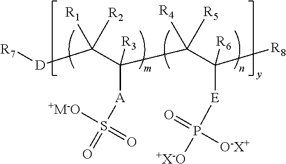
[D](C(C(C(C([R8])([R6])[E]P([+X-O])(=O)[O-X+])([R4])[R5])([R3])[A]S(=O)(=O)[+M-O])([R1])[R2])[R7]
